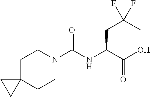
C1C2(CCN(C(NC(C(O)=O)CC(C)(F)F)=O)C1)CC2
